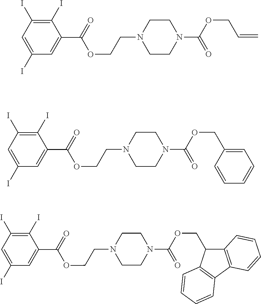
C1(I)=C(I)C=C(I)C=C1C(=O)OCCN1CCN(C(=O)OCC=C)CC1.C1(I)=C(I)C=C(I)C=C1C(=O)OCCN1CCN(C(=O)OCC2=CC=CC=C2)CC1.C1(I)=C(I)C=C(I)C=C1C(=O)OCCN1CCN(C(=O)OCC2C3=C(C4=C2C=CC=C4)C=CC=C3)CC1
